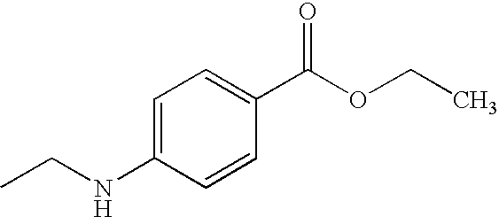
C1=C(NCC)C=CC(C(OCC)=O)=C1
